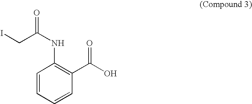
C1=CC=CC(C(O)=O)=C1NC(=O)CI
